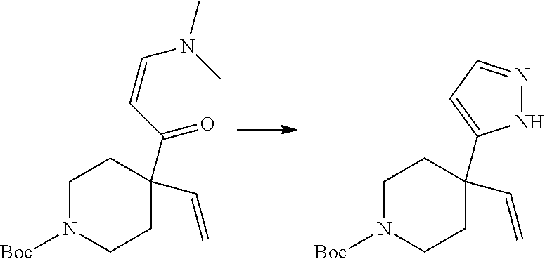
C1N([Boc])CCC(C(C=CN(C)C)=O)(C=C)C1.C1N([Boc])CCC(C=C)(C2=CC=NN2)C1
